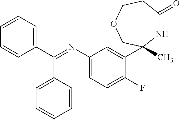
C1(N=C(C2=CC=CC=C2)C2=CC=CC=C2)=CC=C(F)C(C2(C)NC(=O)CCOC2)=C1
